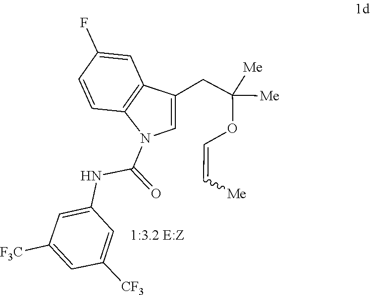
C(=COC(CC1=CN(C(NC2=CC([F3C])=CC([CF3])=C2)=O)C2=C1C=C(F)C=C2)([Me])[Me])[Me]
